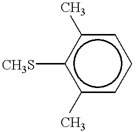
[CH3S]c1c(C)cccc1C
